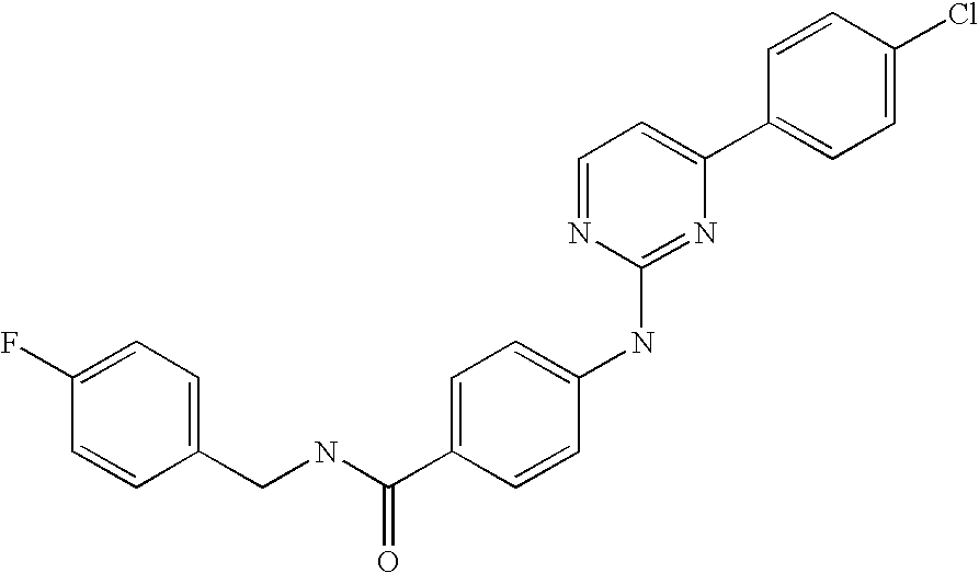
C1=CC(C2=CC=NC(NC3=CC=C(C(NCC4=CC=C(F)C=C4)=O)C=C3)=N2)=CC=C1Cl
